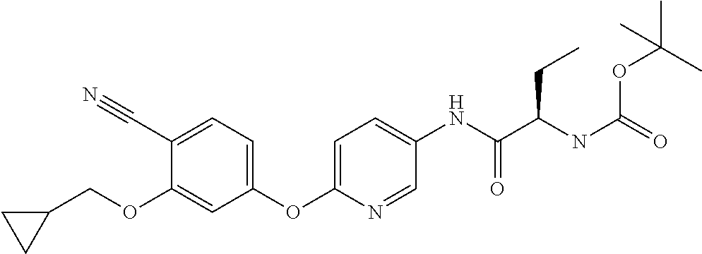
C1(OC2=CC=C(NC(C(NC(OC(C)(C)C)=O)CC)=O)C=N2)=CC=C(C#N)C(OCC2CC2)=C1
